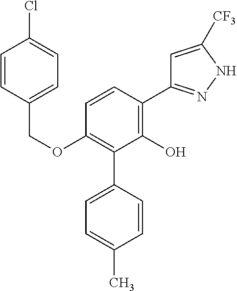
C(OC1=C(C2=CC=C(C)C=C2)C(O)=C(C2=NNC([CF3])=C2)C=C1)C1=CC=C(Cl)C=C1
